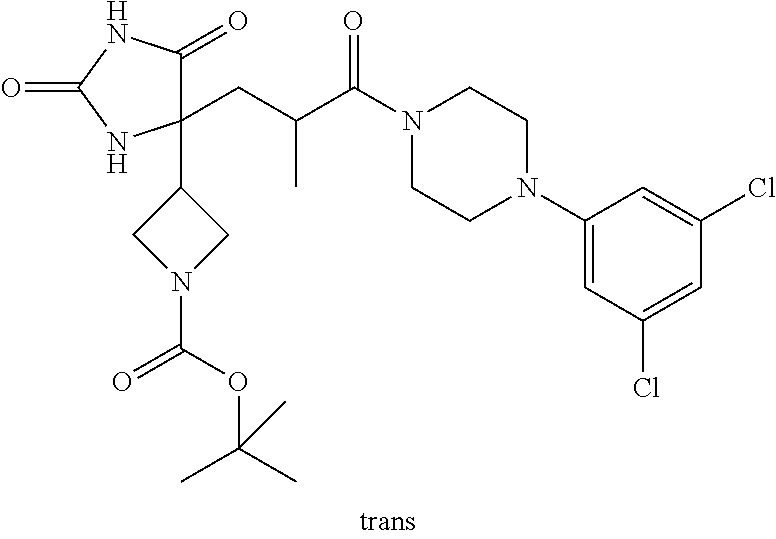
C1(N2CCN(C(C(CC3(C4CN(C(=O)OC(C)(C)C)C4)C(=O)NC(=O)N3)C)=O)CC2)=CC(Cl)=CC(Cl)=C1
